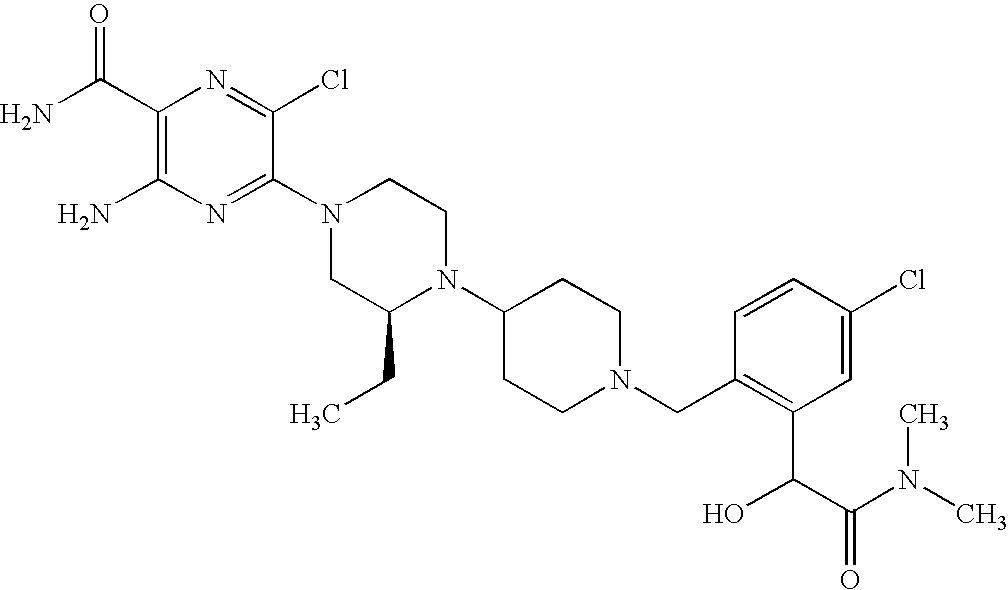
C1(C(N)=O)=C(N)N=C(N2CC(CC)N(C3CCN(CC4=C(C(C(N(C)C)=O)O)C=C(Cl)C=C4)CC3)CC2)C(Cl)=N1
